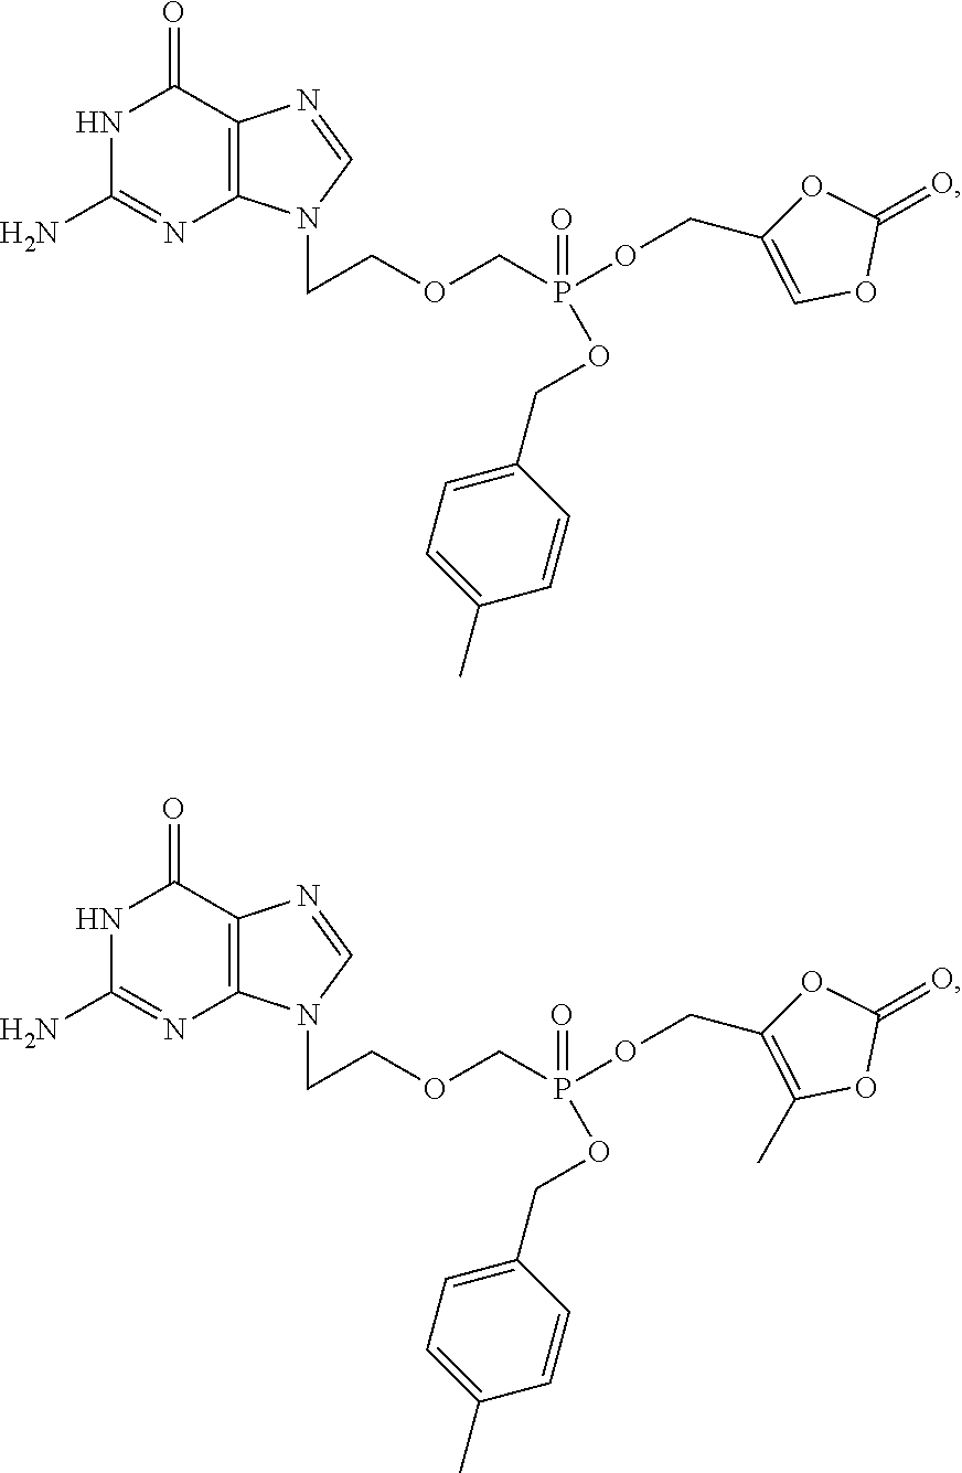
C1(=O)NC(N)=NC2=C1N=CN2CCOCP(OCC1=COC(=O)O1)(=O)OCC1=CC=C(C)C=C1.C1(=O)NC(N)=NC2=C1N=CN2CCOCP(OCC1=C(C)OC(=O)O1)(=O)OCC1=CC=C(C)C=C1
